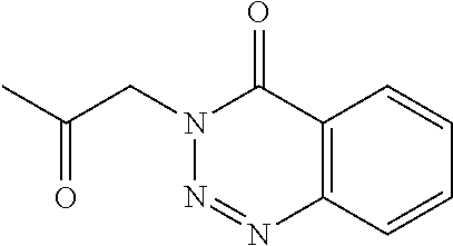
CC(CN1N=NC2=C(C1=O)C=CC=C2)=O
